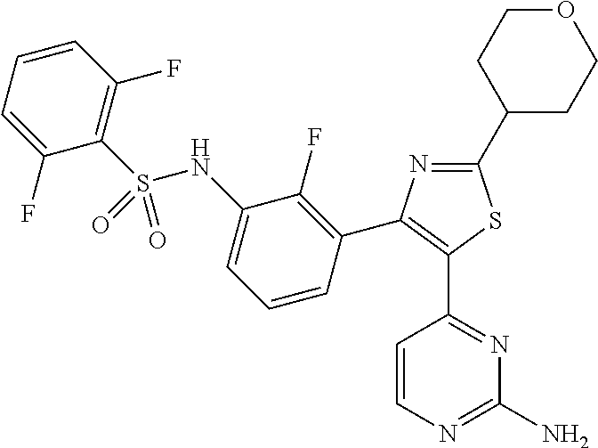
C1=CC(F)=C(S(NC2=CC=CC(C3=C(C4=NC(N)=NC=C4)SC(C4CCOCC4)=N3)=C2F)(=O)=O)C(F)=C1
